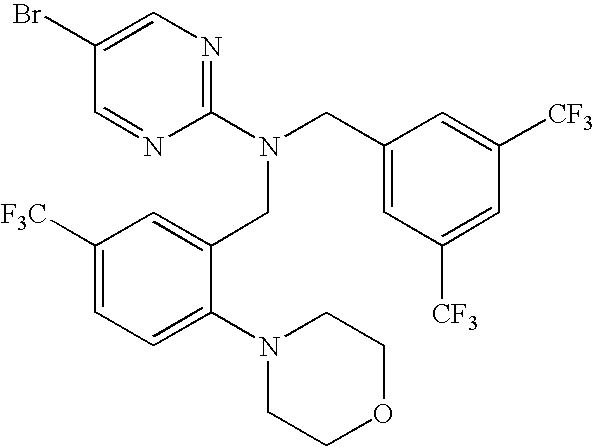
C1(Br)=CN=C(N(CC2=CC([CF3])=CC([CF3])=C2)CC2=CC([F3C])=CC=C2N2CCOCC2)N=C1
